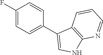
C1(F)=CC=C(C2=CNC3=C2C=CC=N3)C=C1
